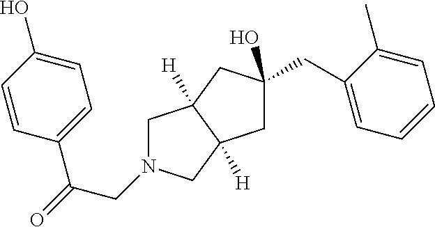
C1C(O)(CC2=CC=CC=C2C)CC2([H])C1([H])CN(CC(=O)C1=CC=C(O)C=C1)C2
